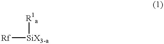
[Rf][SiX3-a][R1a]
